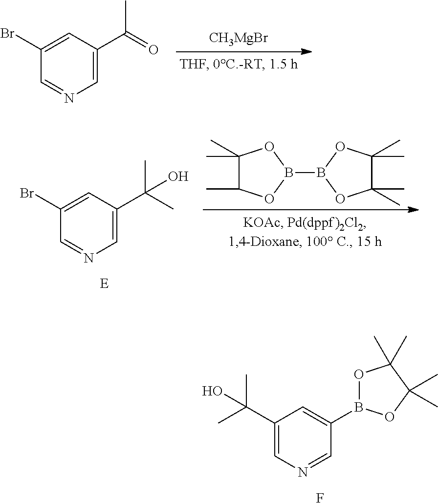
C1(Br)=CC(C(=O)C)=CN=C1.[CH3MgBr].C1(C)(C)C(C)OB(B2OC(C)(C)C(C)(C)O2)O1.C1(Br)=CC(C(C)(C)O)=CN=C1.F.C1(C(C)(C)O)=CN=CC(B2OC(C)(C)C(C)(C)O2)=C1
